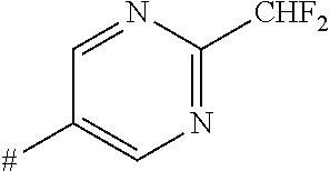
C1=NC([CHF2])=NC=C1[#]
